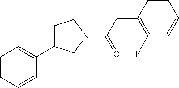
C1=CC=CC(C2CCN(C(CC3=C(F)C=CC=C3)=O)C2)=C1
